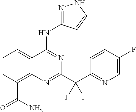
C1=CC(C(=O)N)=C2C(=C1)C(NC1=NNC(C)=C1)=NC(C(C1=NC=C(F)C=C1)(F)F)=N2
